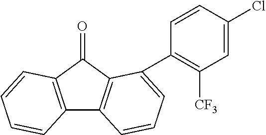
C12=C(C(=O)C3=C1C=CC=C3C1=C([CF3])C=C(Cl)C=C1)C=CC=C2
